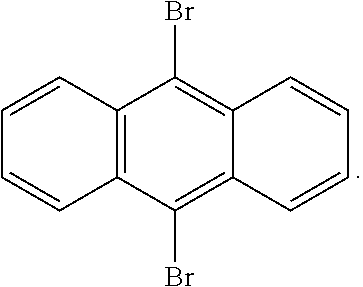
C1=CC2=C(C=C1)C(Br)=C1C(=C2Br)C=CC=C1
